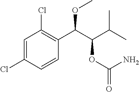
C1=CC(C(C(C(C)C)OC(=O)N)OC)=C(Cl)C=C1Cl
